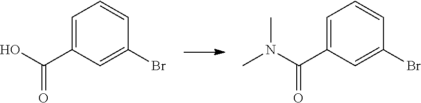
C1=C(C(N(C)C)=O)C=C(Br)C=C1.C1=C(C(O)=O)C=C(Br)C=C1
